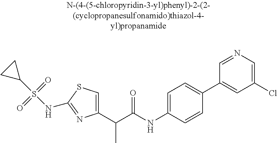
C1(C(C(NC2=CC=C(C3=CC(Cl)=CN=C3)C=C2)=O)C)=CSC(NS(C2CC2)(=O)=O)=N1
